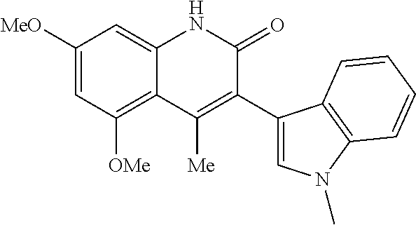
C1([MeO])=CC([OMe])=C2C(=C1)NC(=O)C(C1=CN(C)C3=C1C=CC=C3)=C2[Me]
